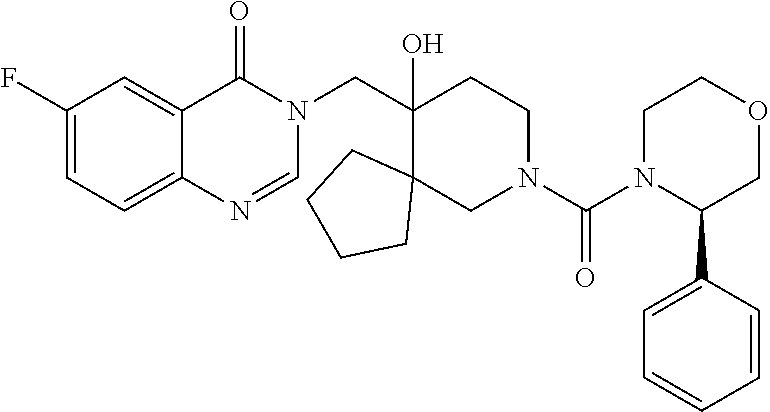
C1(F)=CC=C2C(=C1)C(=O)N(CC1(O)C3(CN(C(N4C(C5=CC=CC=C5)COCC4)=O)CC1)CCCC3)C=N2
